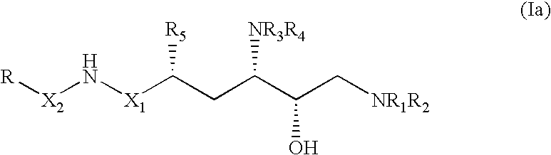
[X2](N[X1]C(CC(C(C[NR1R2])O)[NR3R4])[R5])[R]
